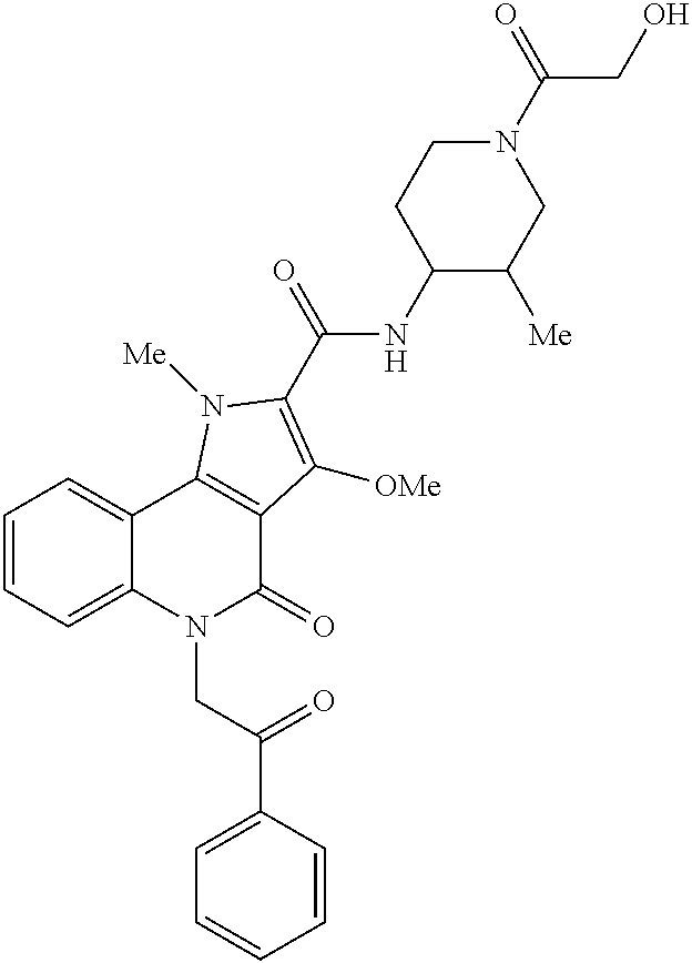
C12=CC=CC=C1C1=C(C(=O)N2CC(C2=CC=CC=C2)=O)C([OMe])=C(C(=O)NC2C([Me])CN(C(=O)CO)CC2)N1[Me]
